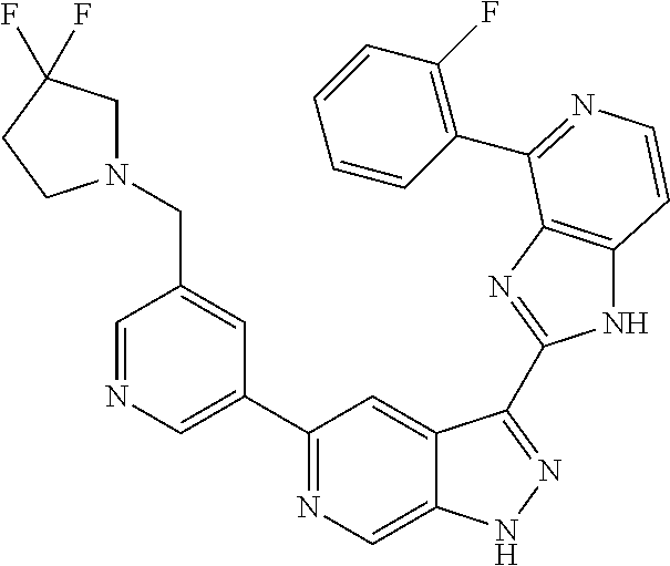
C1=NC=C(C2=NC=C3C(=C2)C(C2=NC4=C(N2)C=CN=C4C2=C(F)C=CC=C2)=NN3)C=C1CN1CC(F)(F)CC1
